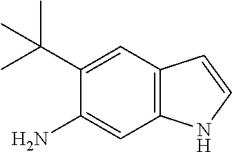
C1=C(C(C)(C)C)C(N)=CC2=C1C=CN2
